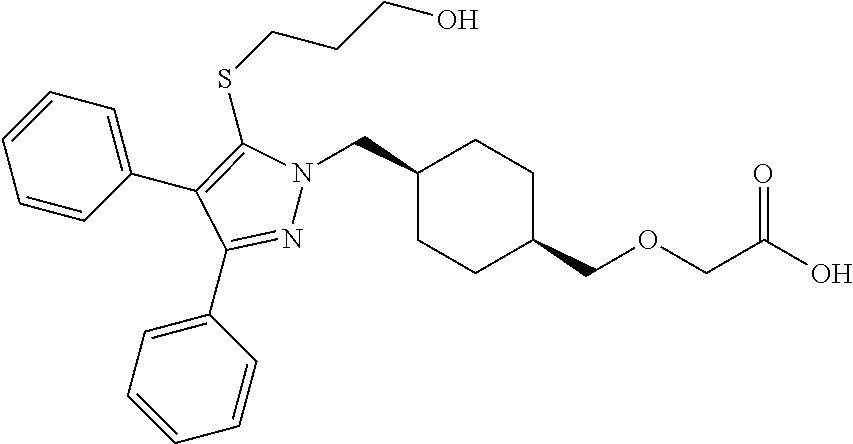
C1(CN2N=C(C3=CC=CC=C3)C(C3=CC=CC=C3)=C2SCCCO)CCC(COCC(O)=O)CC1
